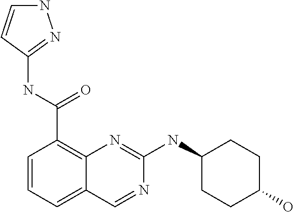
C1=CC=C2C(=C1C(NC1=NNC=C1)=O)N=C(NC1CCC(O)CC1)N=C2
